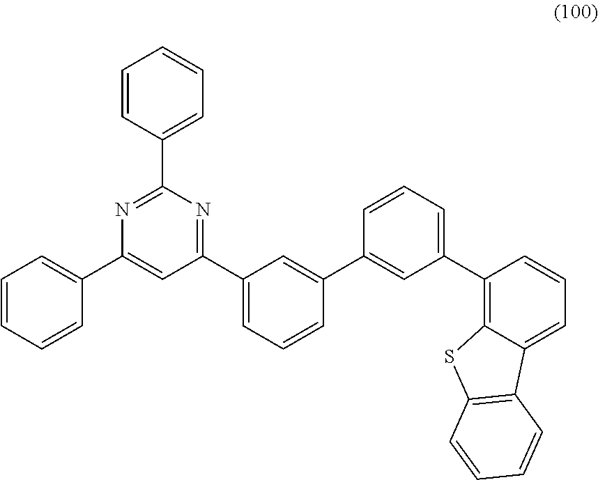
C1=CC=CC(C2=CC(C3=CC=CC(C4=CC(C5=C6C(=CC=C5)C5=C(S6)C=CC=C5)=CC=C4)=C3)=NC(C3=CC=CC=C3)=N2)=C1
